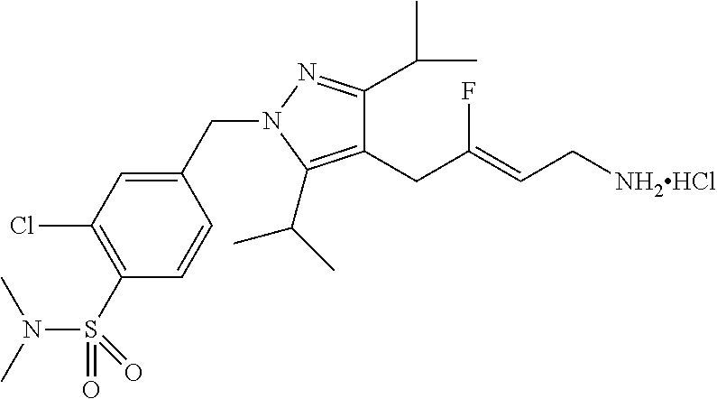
C1(Cl)=C(S(=O)(N(C)C)=O)C=CC(CN2N=C(C(C)C)C(CC(=CC[NH2HCl])F)=C2C(C)C)=C1
